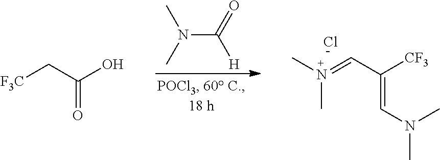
N(C([H])=O)(C)C.CN(=CC([CF3])=CN(C)C)C.Cl.[F3C]CC(O)=O
